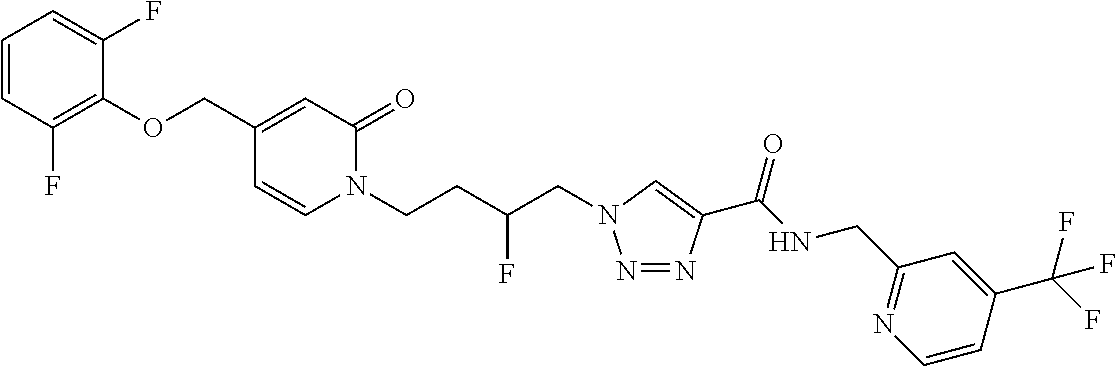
N1=NC(C(NCC2=NC=CC(C(F)(F)F)=C2)=O)=CN1CC(CCN1C(=O)C=C(COC2=C(F)C=CC=C2F)C=C1)F
